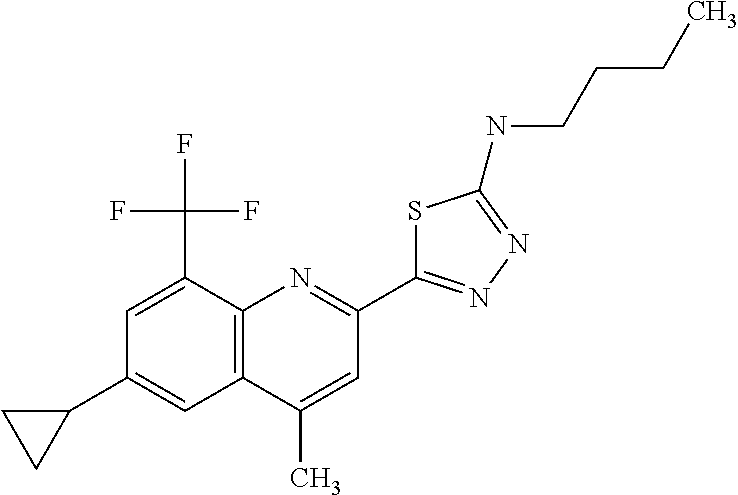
C1(C)=CC(C2=NN=C(NCCCC)S2)=NC2=C1C=C(C1CC1)C=C2C(F)(F)F
